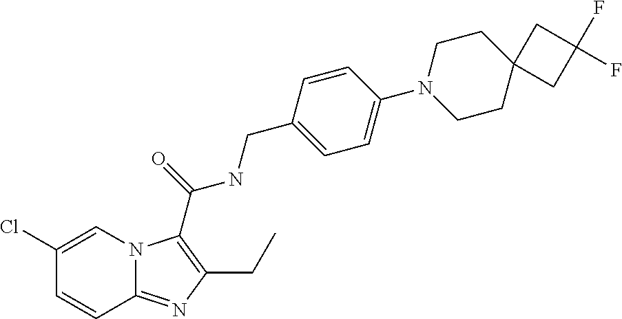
C12=NC(CC)=C(C(NCC3=CC=C(N4CCC5(CC4)CC(F)(F)C5)C=C3)=O)N1C=C(Cl)C=C2
